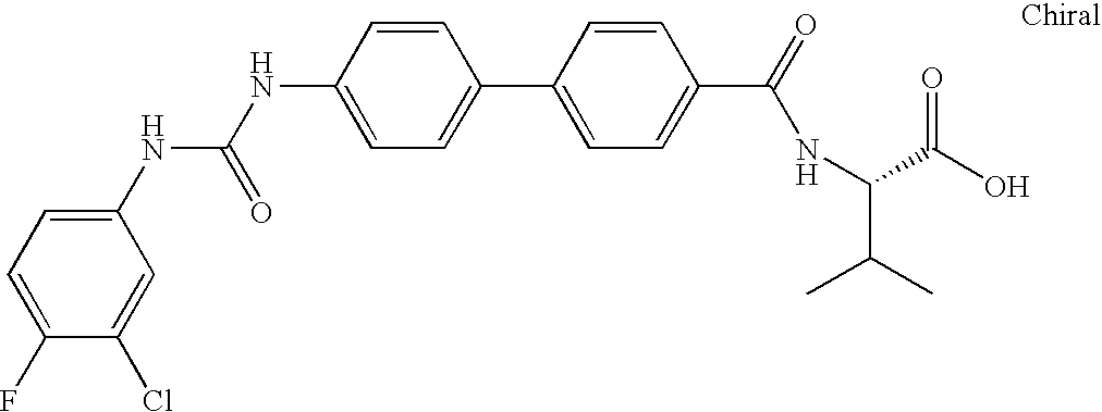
C1=C(NC(=O)NC2=CC=C(F)C(Cl)=C2)C=CC(C2=CC=C(C(=O)NC(C(C)C)C(O)=O)C=C2)=C1
